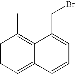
C1=CC=C2C(=C1C)C(CBr)=CC=C2
